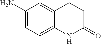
C1(N)=CC=C2C(=C1)CCC(=O)N2
